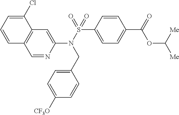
C1=NC(N(S(=O)(C2=CC=C(C(=O)OC([Me])[Me])C=C2)=O)CC2=CC=C([CF3O])C=C2)=CC2=C1C=CC=C2Cl
